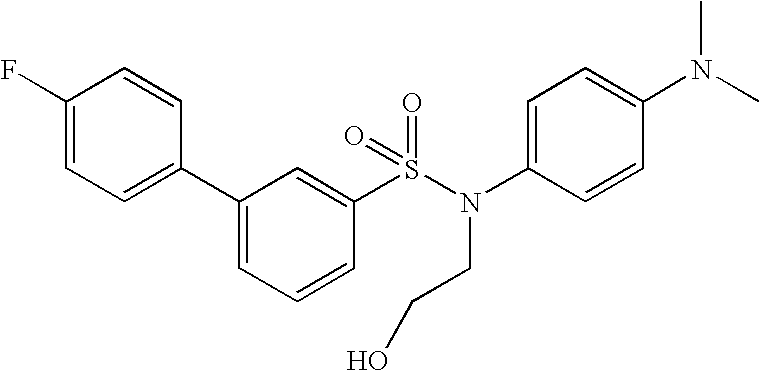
C1(F)=CC=C(C2=CC=CC(S(N(C3=CC=C(N(C)C)C=C3)CCO)(=O)=O)=C2)C=C1
